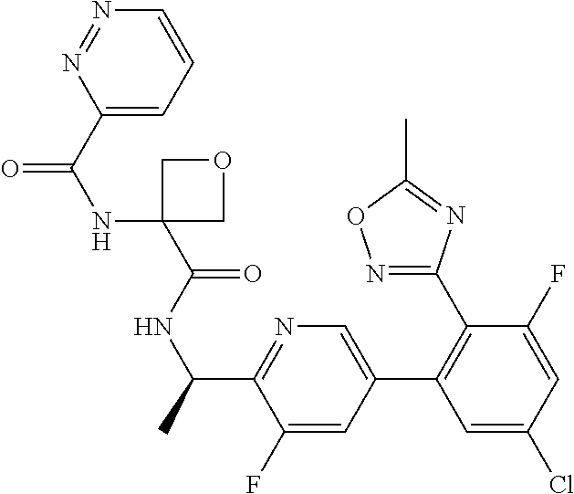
C(NC1(C(NC(C2=NC=C(C3=C(C4=NOC(C)=N4)C(F)=CC(Cl)=C3)C=C2F)C)=O)COC1)(=O)C1=CC=CN=N1
